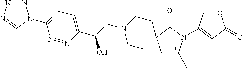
N1=NN=CN1C1=CC=C(C(CN2CCC3(CC2)CC(C)N(C2=C(C)C(=O)OC2)C3=O)O)N=N1
